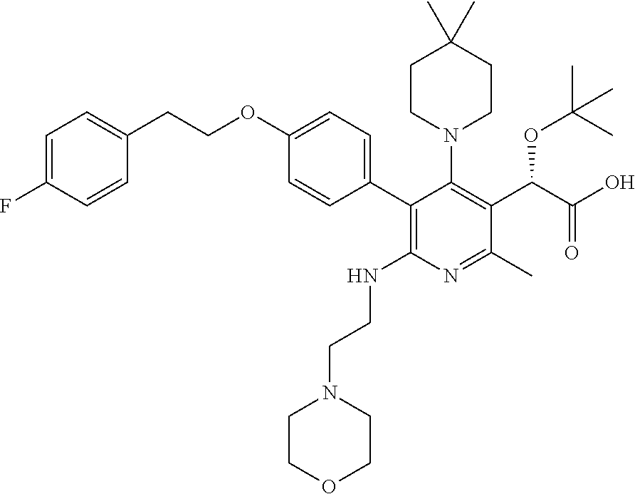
C1=C(F)C=CC(CCOC2=CC=C(C3=C(NCCN4CCOCC4)N=C(C)C(C(C(O)=O)OC(C)(C)C)=C3N3CCC(C)(C)CC3)C=C2)=C1
